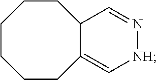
C1CCCC2=C[NH]N=CC2CC1
